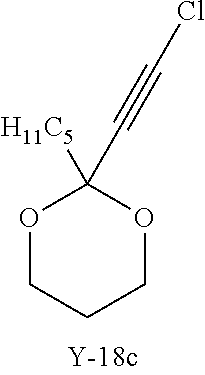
O1CCCOC1([H11C5])C#CCl
